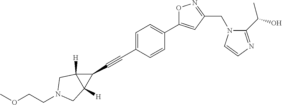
C1=C(C#CC2C3([H])C2([H])CN(CCOC)C3)C=CC(C2=CC(CN3C(C(O)C)=NC=C3)=NO2)=C1
